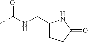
CC(=O)NCC1CCC(=O)N1
